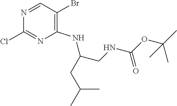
C(CNC(OC(C)(C)C)=O)(NC1=C(Br)C=NC(Cl)=N1)CC(C)C
